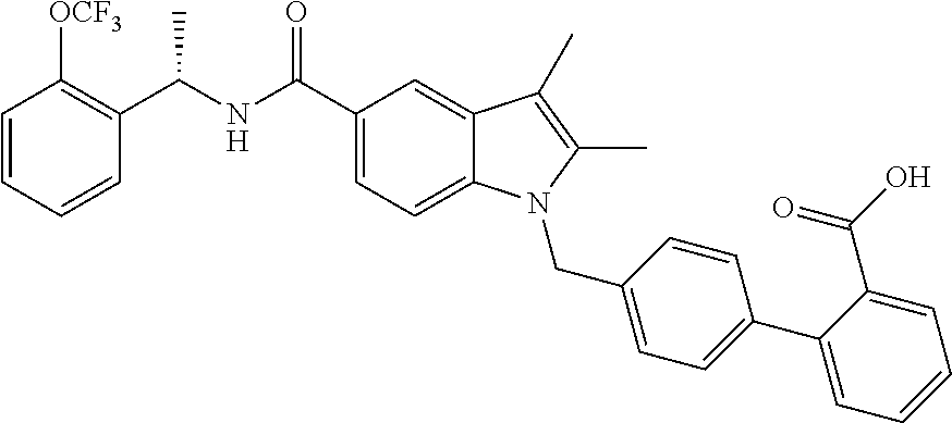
C1=CC=CC(C(NC(C2=CC=C3C(=C2)C(C)=C(C)N3CC2=CC=C(C3=CC=CC=C3C(O)=O)C=C2)=O)C)=C1[OCF3]
